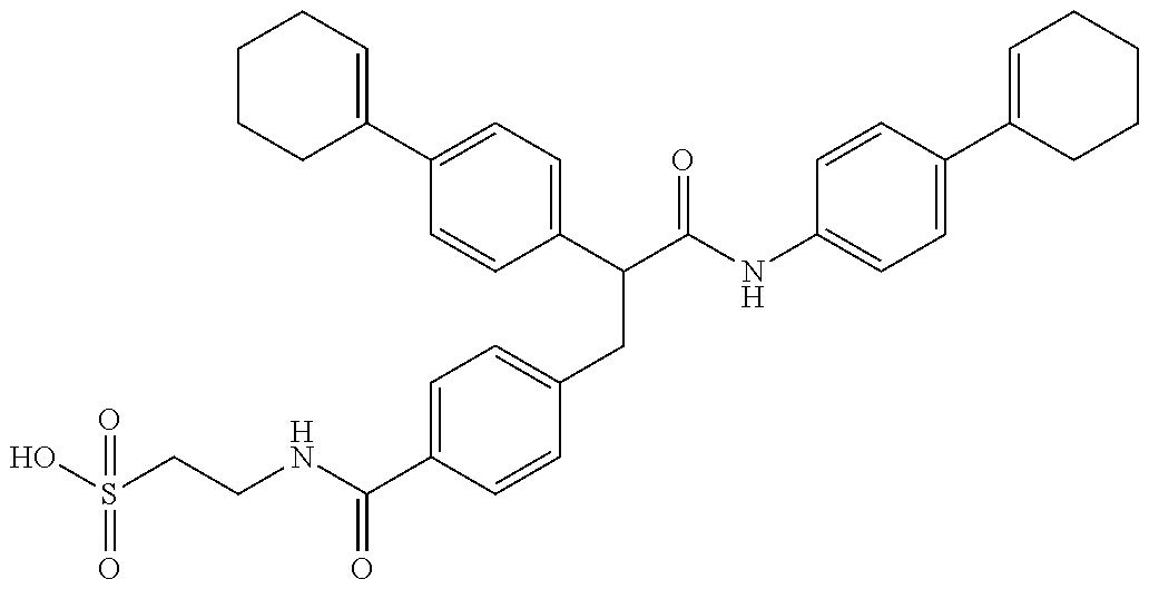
OS(CCNC(C1=CC=C(CC(C(NC2=CC=C(C3=CCCCC3)C=C2)=O)C2=CC=C(C3=CCCCC3)C=C2)C=C1)=O)(=O)=O
